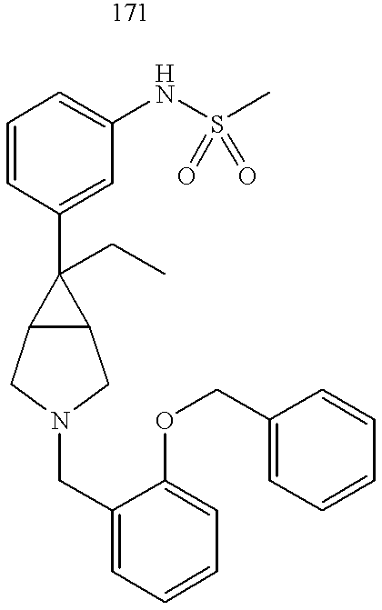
C1=CC(C2(CC)C3C2CN(CC2=CC=CC=C2OCC2=CC=CC=C2)C3)=CC(NS(C)(=O)=O)=C1
